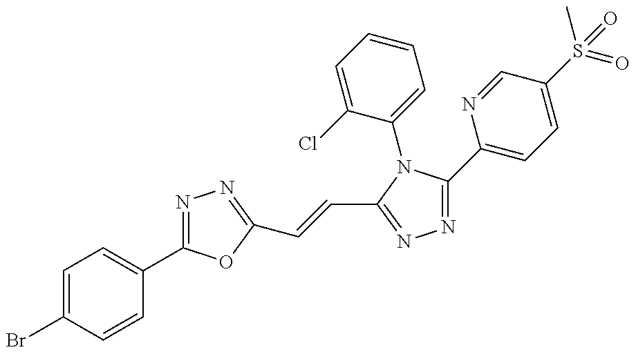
C1=C(Br)C=CC(C2=NN=C(C=CC3=NN=C(C4=CC=C(S(C)(=O)=O)C=N4)N3C3=CC=CC=C3Cl)O2)=C1
